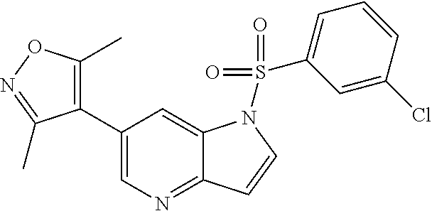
C1(C2=C(C)ON=C2C)=CN=C2C(=C1)N(S(=O)(=O)C1=CC=CC(Cl)=C1)C=C2
